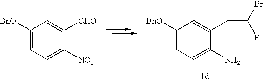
C1([BnO])=CC=C([NO2])C([CHO])=C1.C1([BnO])=CC=C(N)C(C=C(Br)Br)=C1
